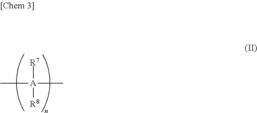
C[A](C)([R7])[R8]
